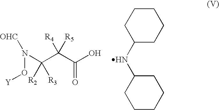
OC(C(C(N(O[Y])[OHC])([R2])[R3])([R5])[R4])=O.N(C1CCCCC1)C1CCCCC1
